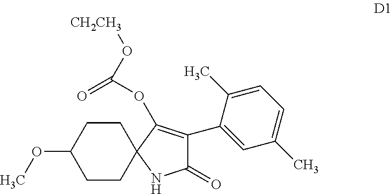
C1CC(OC)CCC12NC(=O)C(C1=CC(C)=CC=C1C)=C2OC(=O)O[CH2CH3]
